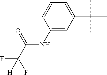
C1(NC(C(F)([H])F)=O)=CC(C(C)(C)C)=CC=C1
